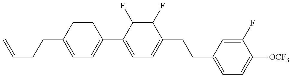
C1=C(CCC=C)C=CC(C2=CC=C(CCC3=CC=C([OCF3])C(F)=C3)C(F)=C2F)=C1
